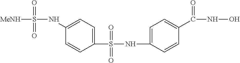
[MeNH]S(=O)(=O)NC1=CC=C(S(=O)(=O)NC2=CC=C(C(NO)=O)C=C2)C=C1
